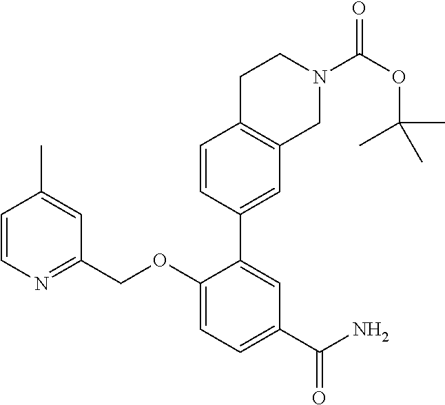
C1=CN=C(COC2=CC=C(C(=O)N)C=C2C2=CC3=C(C=C2)CCN(C(OC(C)(C)C)=O)C3)C=C1C
